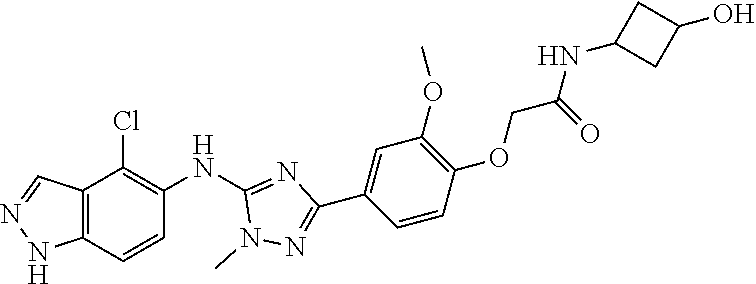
C12=C(C=CC(NC3=NC(C4=CC(OC)=C(OCC(NC5CC(O)C5)=O)C=C4)=NN3C)=C1Cl)NN=C2
